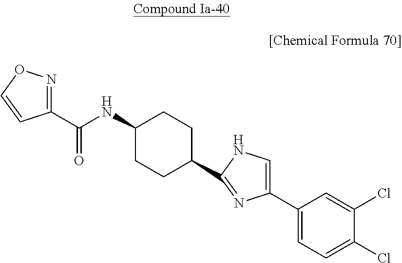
C1(C(NC2CCC(C3=NC(C4=CC=C(Cl)C(Cl)=C4)=CN3)CC2)=O)=NOC=C1
